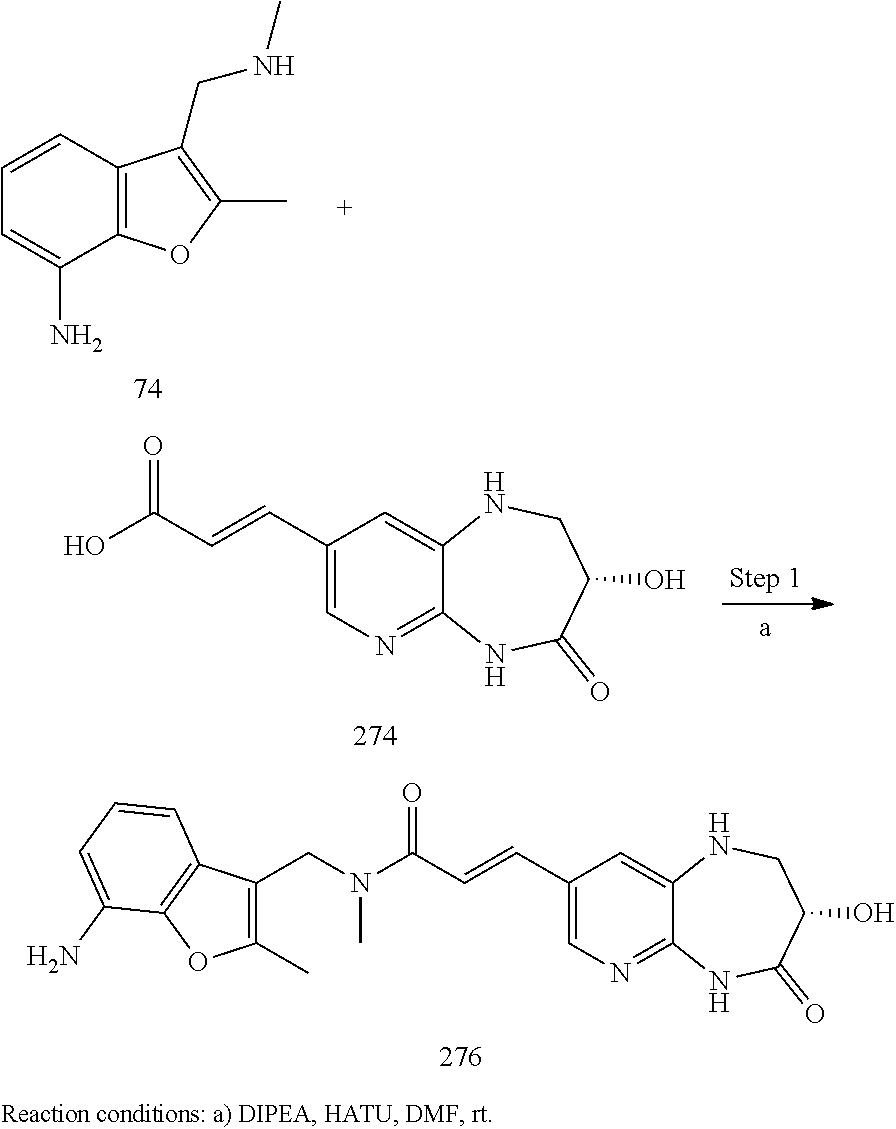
C1=CC2=C(C(N)=C1)OC(C)=C2CNC.C1(C=CC(=O)O)=CN=C2C(=C1)NCC(O)C(=O)N2.C1(C=CC(=O)N(CC2=C(C)OC3=C2C=CC=C3N)C)=CN=C2C(=C1)NCC(O)C(=O)N2
